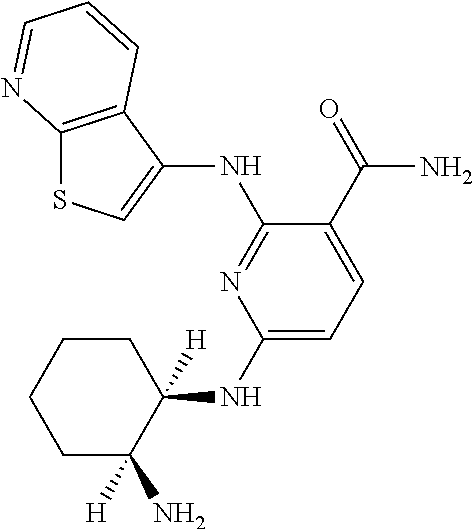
C1(NC2([H])CCCCC2([H])N)=CC=C(C(=O)N)C(NC2=CSC3=C2C=CC=N3)=N1
